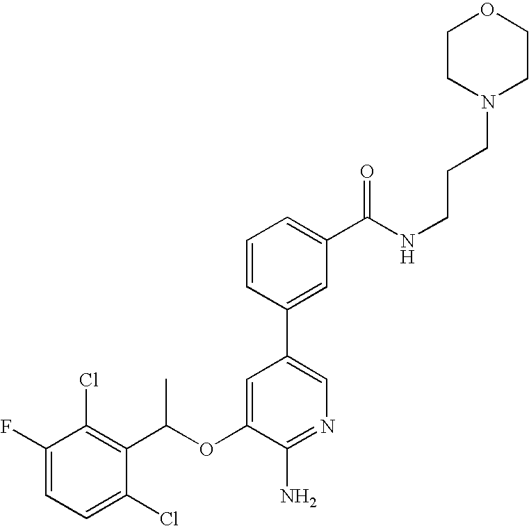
C1=C(F)C(Cl)=C(C(OC2=CC(C3=CC(C(NCCCN4CCOCC4)=O)=CC=C3)=CN=C2N)C)C(Cl)=C1
